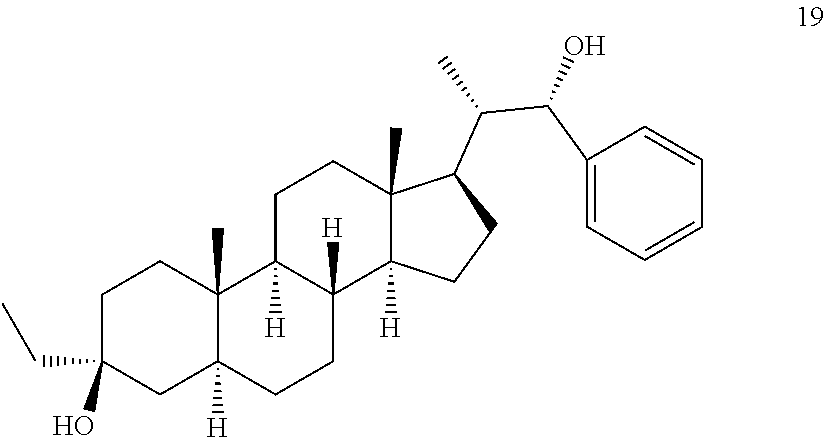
C1C(CC)(O)CC2([H])C(C)(C1)C1([H])C([H])(CC2)C2([H])C(C)(CC1)C(C(C(C1=CC=CC=C1)O)C)CC2
